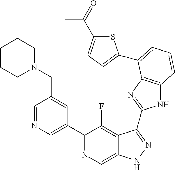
C1=NC=C(C2=NC=C3C(=C2F)C(C2=NC4=C(N2)C=CC=C4C2=CC=C(C(=O)C)S2)=NN3)C=C1CN1CCCCC1
